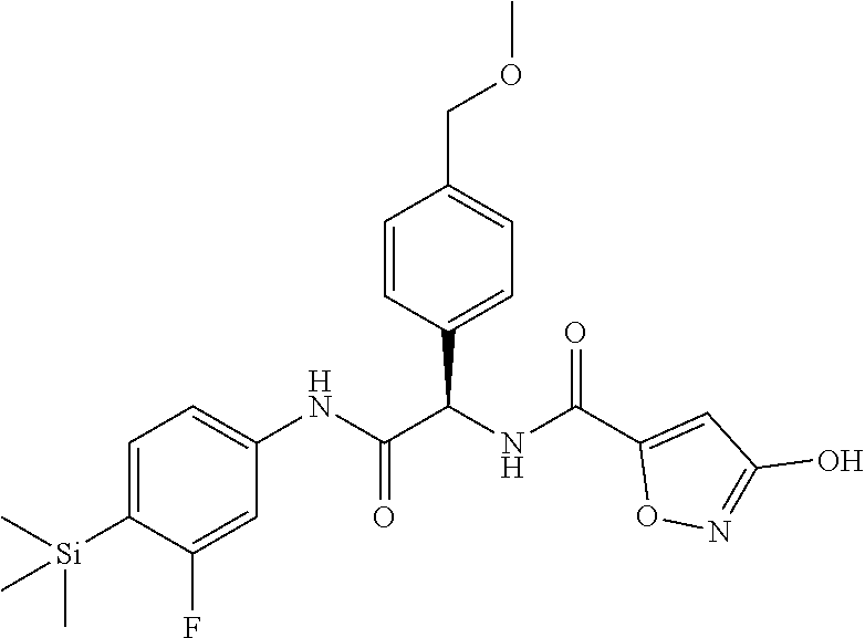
C1=C([Si](C)(C)C)C(F)=CC(NC(=O)C(NC(C2=CC(O)=NO2)=O)C2=CC=C(COC)C=C2)=C1
